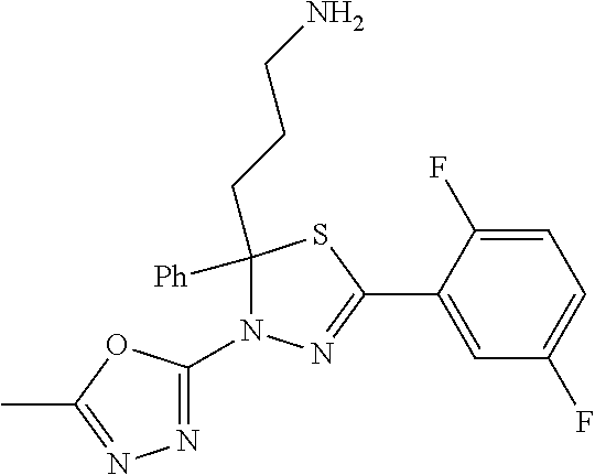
C1([Ph])(CCCN)N(C2=NN=C(C)O2)N=C(C2=CC(F)=CC=C2F)S1
